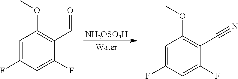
[NH2OSO3H].C1=C(F)C=C(F)C(C=O)=C1OC.C1=C(F)C=C(F)C(C#N)=C1OC
